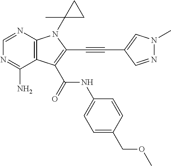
N1=C(N)C2=C(N=C1)N(C1(C)CC1)C(C#CC1=CN(C)N=C1)=C2C(NC1=CC=C(COC)C=C1)=O
